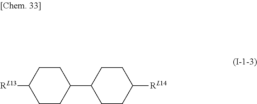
C1([RL13])CCC(C2CCC([RL14])CC2)CC1
